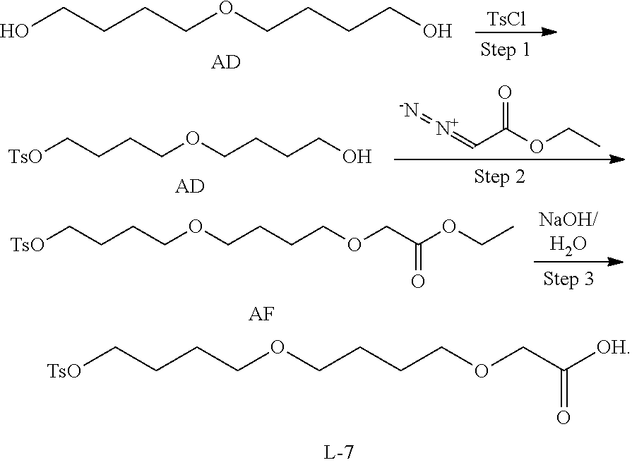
[TsO]CCCCOCCCCOCC([OH])=O.OCCCCOCCCCO.[AD].[TsCl].[TsO]CCCCOCCCCO.[AD].[N+](=CC(OCC)=O)=[-N].[TsO]CCCCOCCCCOCC(OCC)=O.[AF]
